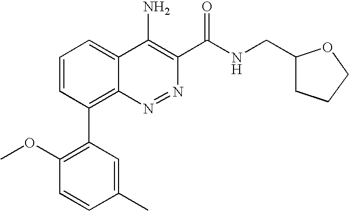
C1=CC(C2=C(OC)C=CC(C)=C2)=C2C(=C1)C(N)=C(C(NCC1CCCO1)=O)N=N2
